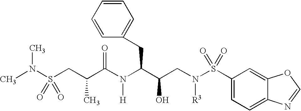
CN(S(CC(C(N(C(CC1=CC=CC=C1)C(O)CN([R3])S(=O)(C1=CC=C2C(=C1)OC=N2)=O)[H])=O)C)(=O)=O)C
